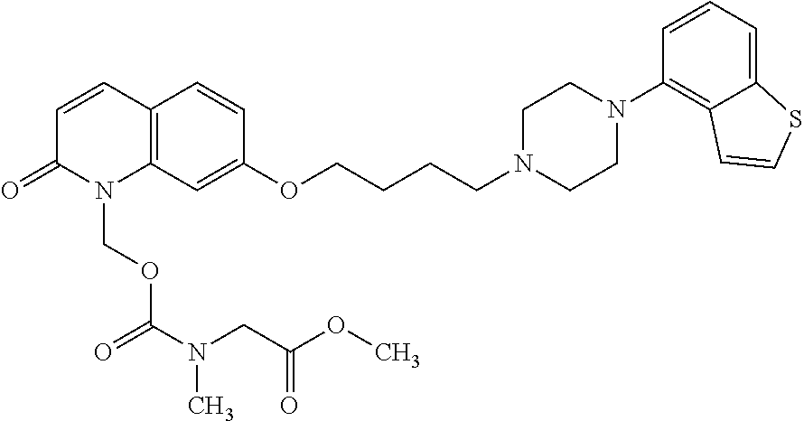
C1=CC2=C(N(COC(N(CC(OC)=O)C)=O)C1=O)C=C(OCCCCN1CCN(C3=C4C(=CC=C3)SC=C4)CC1)C=C2
